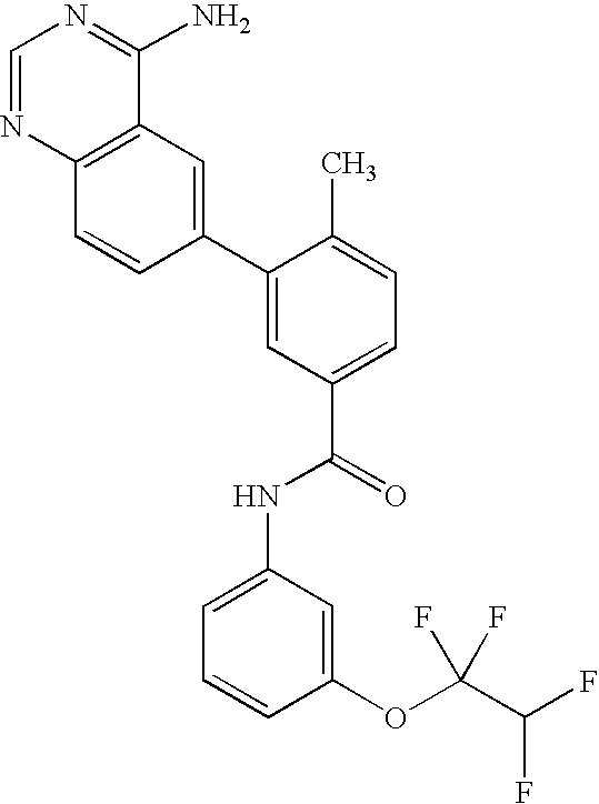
C1=NC2=C(C(N)=N1)C=C(C1=CC(C(=O)NC3=CC=CC(OC(F)(F)C(F)F)=C3)=CC=C1C)C=C2
